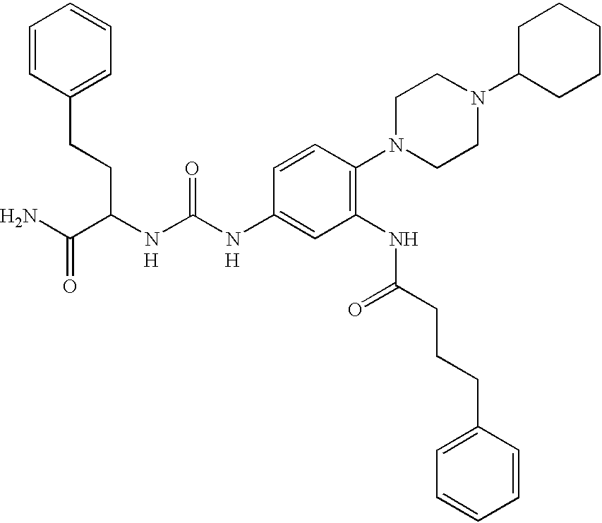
[H].[H].C(C1=CC=CC=C1)CC(C(N)=O)NC(NC1=CC(NC(CCCC2=CC=CC=C2)=O)=C(N2CCN(C3CCCCC3)CC2)C=C1)=O
